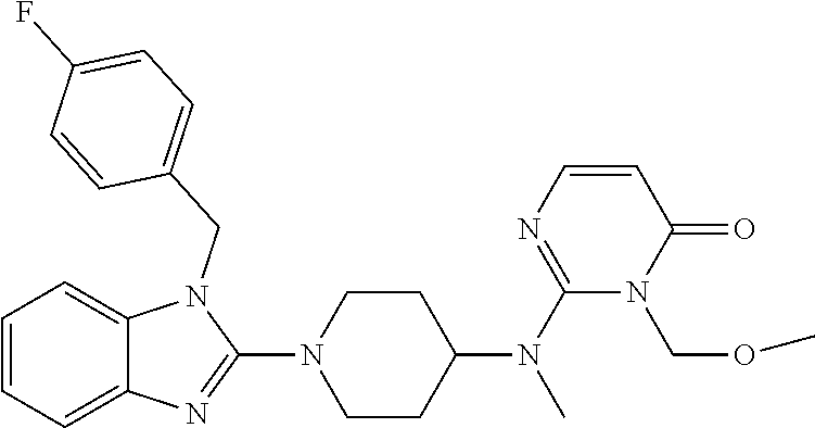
C1=CC=C2C(=C1)N(CC1=CC=C(F)C=C1)C(N1CCC(N(C)C3=NC=CC(=O)N3COC)CC1)=N2
